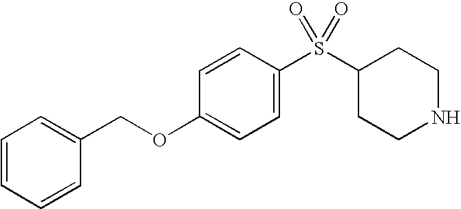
C1=C(S(C2CCNCC2)(=O)=O)C=CC(OCC2=CC=CC=C2)=C1
